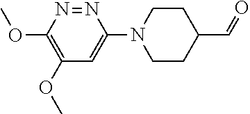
N1=NC(OC)=C(OC)C=C1N1CCC(C=O)CC1
